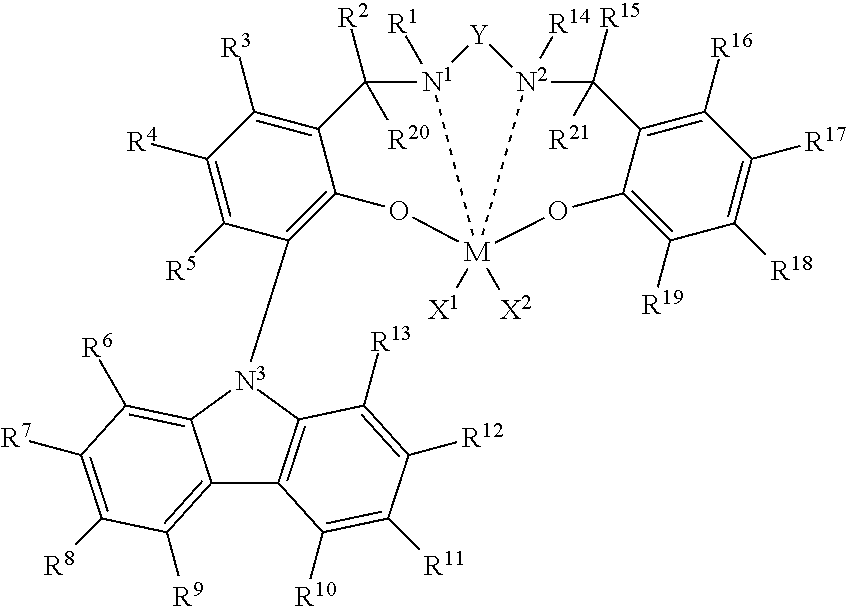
C12=C([R3])C([R4])=C([R5])C([N3]3C4=C(C5=C([R9])C([R8])=C([R7])C([R6])=C53)C([R10])=C([R11])C([R12])=C4[R13])=C1O[M]13([X1])([X2])[N1]([R1])(C2([R2])[R20])[Y][N2]1([R14])C([R15])([R21])C1=C([R16])C([R17])=C([R18])C([R19])=C1O3
